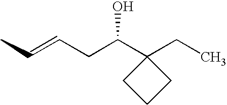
C(=CCC(C1(CC)CCC1)O)C
